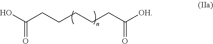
OC(CCCCCC([OH])=O)=O
